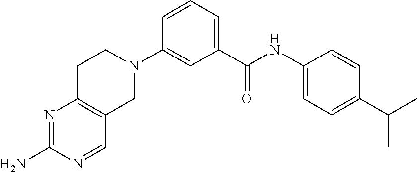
N1=C(N)N=CC2=C1CCN(C1=CC(C(NC3=CC=C(C(C)C)C=C3)=O)=CC=C1)C2
